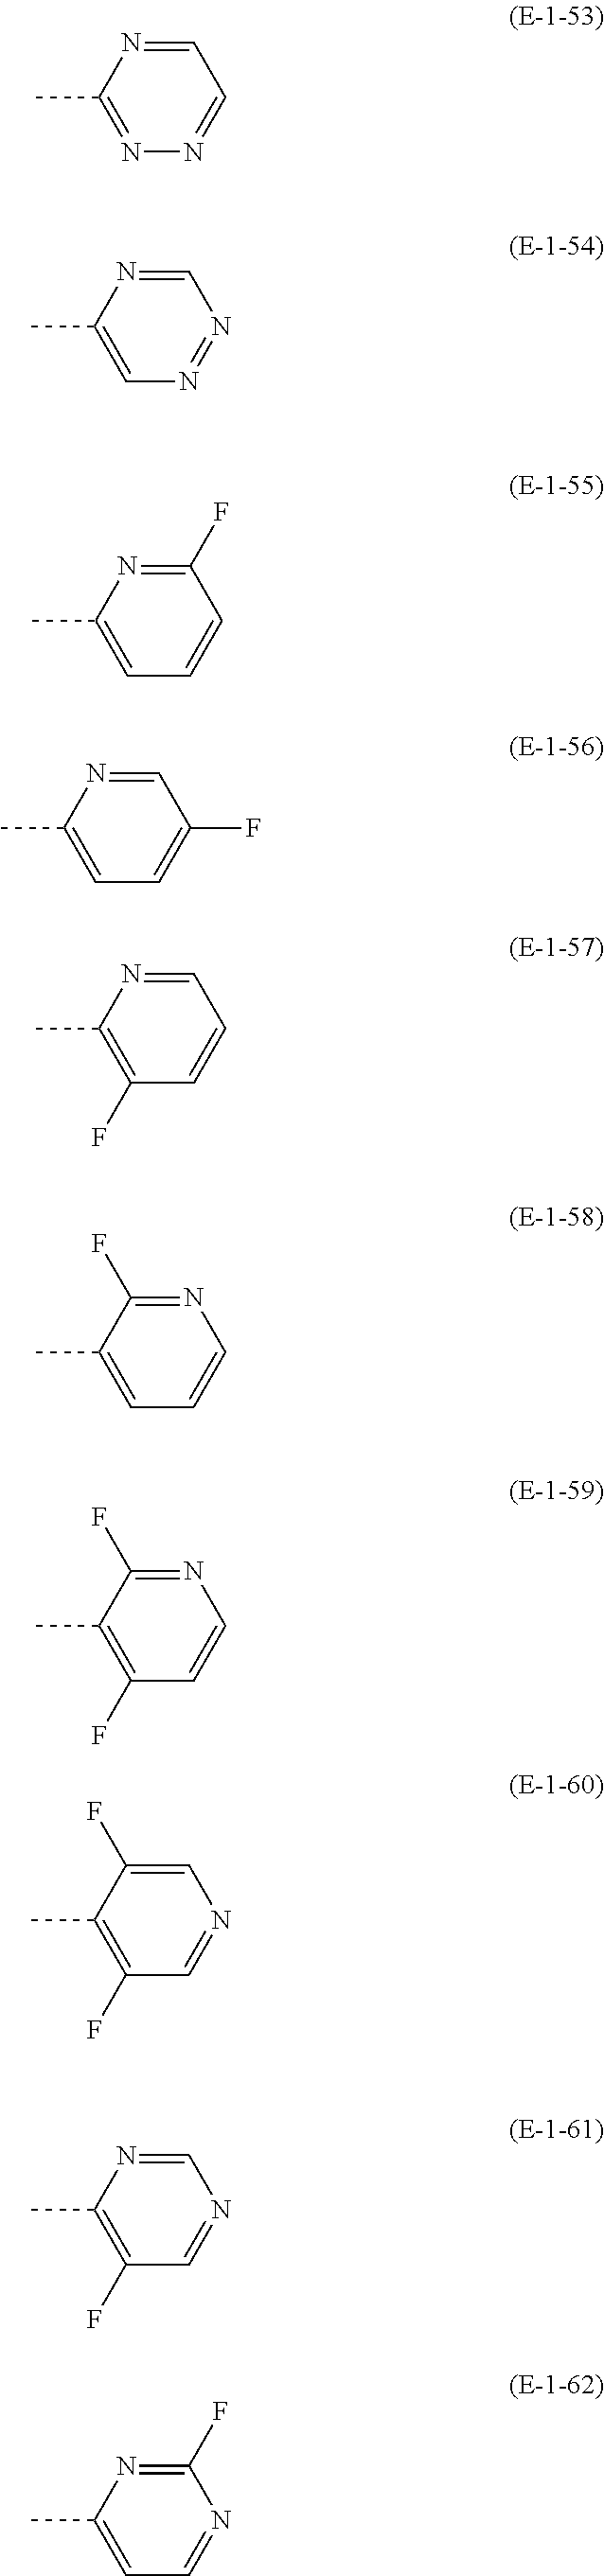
C1=NC(C)=NN=C1.C1=NC(C)=CN=N1.C1(F)=NC(C)=CC=C1.C1=NC(C)=CC=C1F.C1=NC(C)=C(F)C=C1.N1=C(F)C(C)=CC=C1.N1=C(F)C(C)=C(F)C=C1.C1=C(F)C(C)=C(F)C=N1.C1=NC(C)=C(F)C=N1.C1(F)=NC(C)=CC=N1
